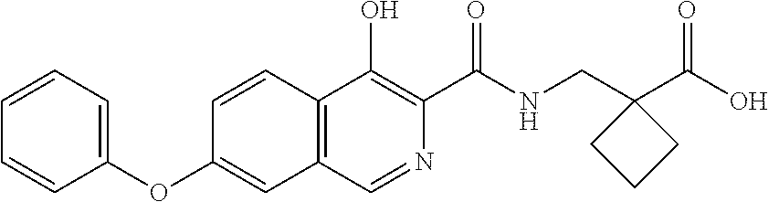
C1=CC2=C(C=C1OC1=CC=CC=C1)C=NC(C(NCC1(C(O)=O)CCC1)=O)=C2O
